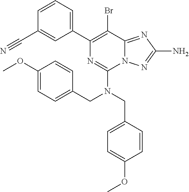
C1=CC=C(C2=C(Br)C3=NC(N)=NN3C(N(CC3=CC=C(OC)C=C3)CC3=CC=C(OC)C=C3)=N2)C=C1C#N
